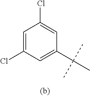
C1=C(Cl)C=C(C(C)(C)C)C=C1Cl
